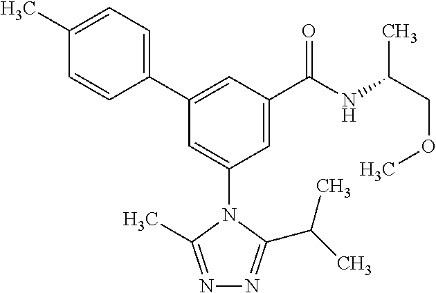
C1(C2=CC(C(NC(COC)C)=O)=CC(N3C(C(C)C)=NN=C3C)=C2)=CC=C(C)C=C1
